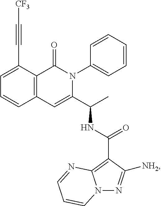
C1=C(C#C[CF3])C2=C(C=C1)C=C(C(C)NC(C1=C3N(N=C1[NH2])C=CC=N3)=O)N(C1=CC=CC=C1)C2=O
